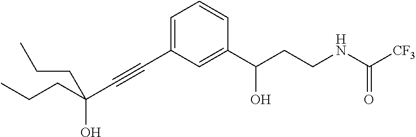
C1=C(C#CC(CCC)(O)CCC)C=C(C(CCNC([CF3])=O)O)C=C1
